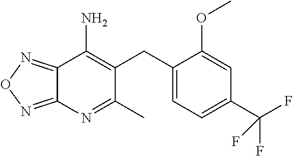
C1(CC2=CC=C(C(F)(F)F)C=C2OC)=C(N)C2=NON=C2N=C1C
